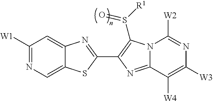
C12=CN=C([W1])C=C1N=C(C1=C(S([R1])=O)N3C(=N1)C([W4])=C([W3])N=C3[W2])S2
